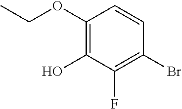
C1(OCC)=C(O)C(F)=C(Br)C=C1
